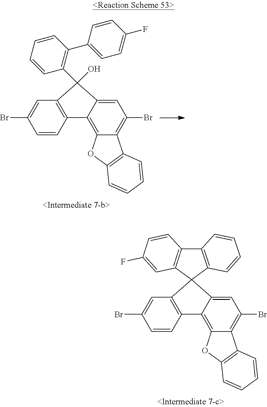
C12=C(C=CC(Br)=C1)C1=C3C(=C(Br)C=C1C21C2=C(C4=C1C=C(F)C=C4)C=CC=C2)C1=C(O3)C=CC=C1.C12=C(C=CC(Br)=C1)C1=C3C(=C(Br)C=C1C2(O)C1=C(C2=CC=C(F)C=C2)C=CC=C1)C1=C(O3)C=CC=C1
